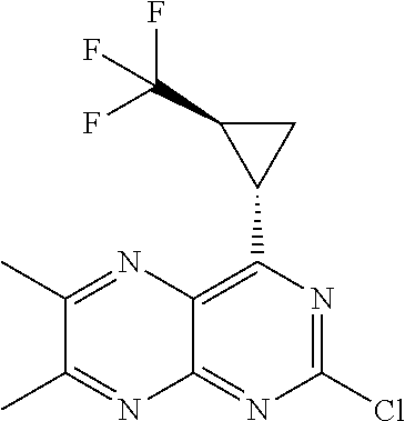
ClC1=NC(C2CC2C(F)(F)F)=C2C(=N1)N=C(C)C(C)=N2
